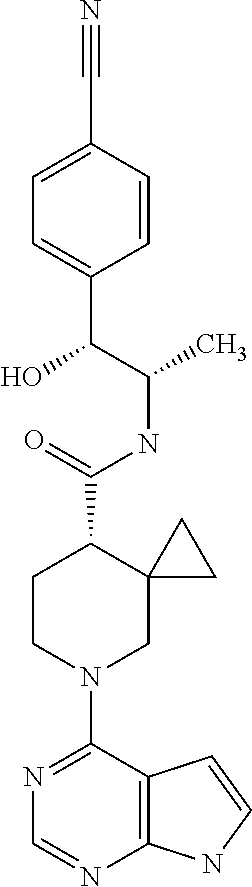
N1=C(N2CC3(C(C(NC(C(C4=CC=C(C#N)C=C4)O)C)=O)CC2)CC3)C2=C(N=C1)NC=C2
